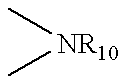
C[NR10]C
